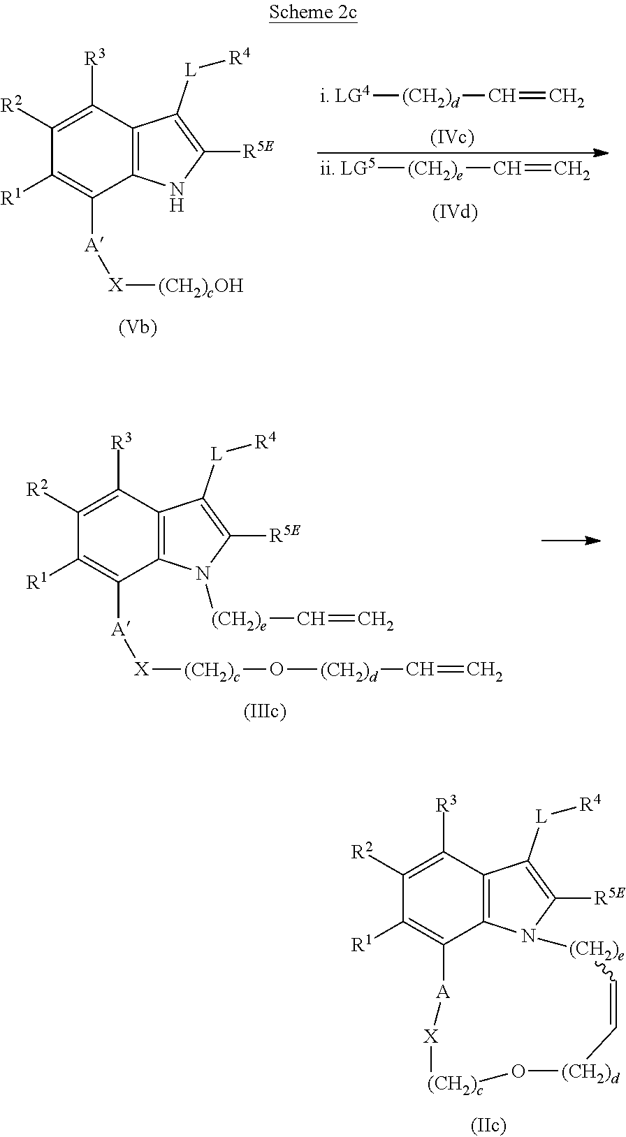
C1([R2])=C([R3])C2=C(C([A][X][(CH2)cOH])=C1[R1])NC([R5E])=C2[L][R4].[i. LG4][(CH2)d]C=C.[ii. LG5][(CH2)e]C=C.C1([R2])=C([R3])C2=C(C([A][X][(CH2)c]O[(CH2)d]C=C)=C1[R1])N([(CH2)e]C=C)C([R5E])=C2[L][R4].C1([R2])=C([R3])C2=C3C(=C1[R1])[A][X][(CH2)c]O[(CH2)d]C=C[(CH2)e]N3C([R5E])=C2[L][R4]
